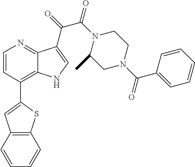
C1=CC(C2=CC3=C(S2)C=CC=C3)=C2C(=N1)C(C(=O)C(N1C(C)CN(C(C3=CC=CC=C3)=O)CC1)=O)=CN2
